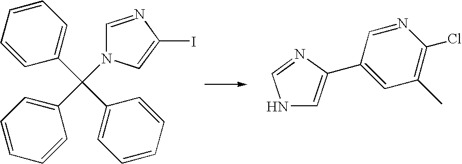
C1=NC(I)=CN1C(C1=CC=CC=C1)(C1=CC=CC=C1)C1=CC=CC=C1.N1C=C(C2=CC(C)=C(Cl)N=C2)N=C1
